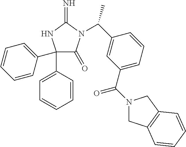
C1(C2=CC=CC=C2)(C2=CC=CC=C2)C(=O)N(C(C2=CC(C(=O)N3CC4=C(C3)C=CC=C4)=CC=C2)C)C(=N)N1
